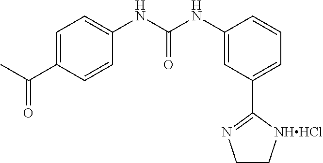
C1=C(C(C)=O)C=CC(NC(NC2=CC(C3=NCC[NHHCl]3)=CC=C2)=O)=C1
